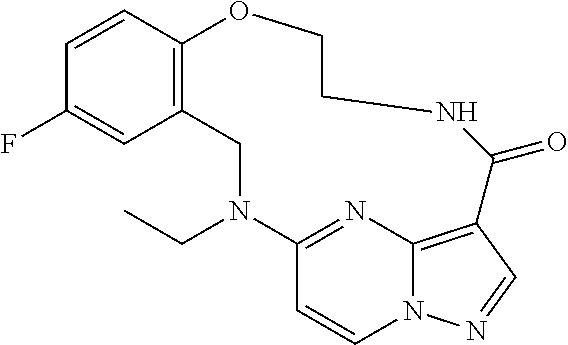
C1=CC2=C(C=C1F)CN(CC)C1=NC3=C(C=NN3C=C1)C(=O)NCCO2
